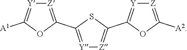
[Z]1=C(C2=[Y][Z]=C(C3=[Y][Z]=C([A2])O3)S2)OC([A1])=[Y]1
